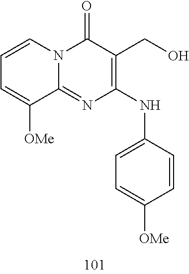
C1=CC=C([OMe])C2=NC(NC3=CC=C([OMe])C=C3)=C(CO)C(=O)N12
